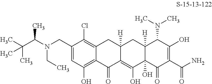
C12=C(Cl)C(CN(C(C(C)(C)C)C)CC)=CC(O)=C1C(=O)C1=C(O)C3(O)C([H])(CC1([H])C2)C(N(C)C)C(O)=C(C(N)=O)C3=O
